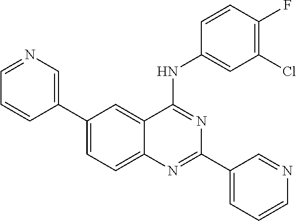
C1(C2=CN=CC=C2)=CC=C2C(=C1)C(NC1=CC(Cl)=C(F)C=C1)=NC(C1=CC=CN=C1)=N2
